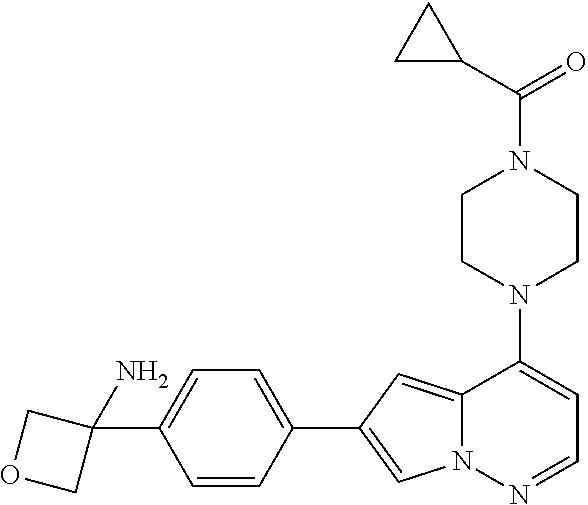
N1(C2=CC=NN3C2=CC(C2=CC=C(C4(N)COC4)C=C2)=C3)CCN(C(=O)C2CC2)CC1
